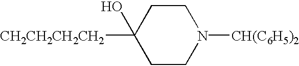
C1CN([CH(C6H5)2])CCC1([CH2CH2CH2CH2])O
